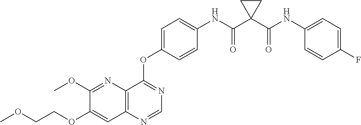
C1(OC)=NC2=C(C=C1OCCOC)N=CN=C2OC1=CC=C(NC(C2(C(NC3=CC=C(F)C=C3)=O)CC2)=O)C=C1
